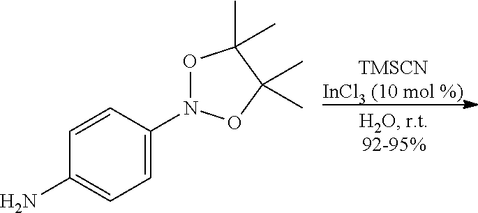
C1=C(N2OC(C)(C)C(C)(C)O2)C=CC(N)=C1
